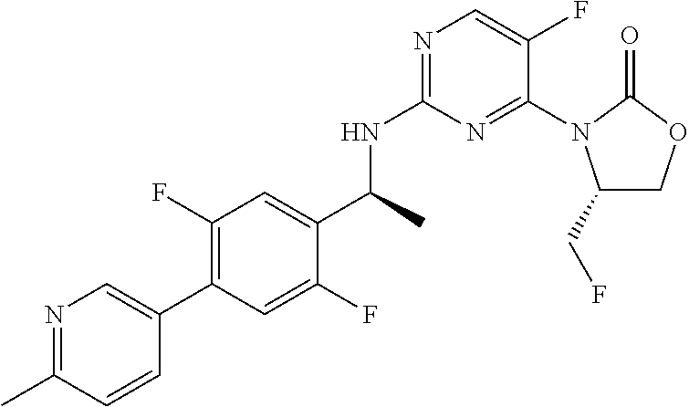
C1(C(NC2=NC=C(F)C(N3C(CF)COC3=O)=N2)C)=CC(F)=C(C2=CN=C(C)C=C2)C=C1F
